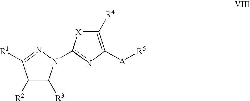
C1([R2])C([R3])N(C2=NC([A][R5])=C([R4])[X]2)N=C1[R1]
